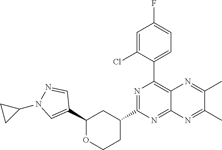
C1(C2=C3C(=NC(C4CCOC(C5=CN(C6CC6)N=C5)C4)=N2)N=C(C)C(C)=N3)=CC=C(F)C=C1Cl
